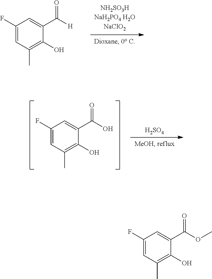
C1(F)=CC(C)=C(O)C(C([H])=O)=C1.C1(F)=CC(C)=C(O)C(C(O)=O)=C1.[H2SO4].C1(F)=CC(C)=C(O)C(C(OC)=O)=C1
